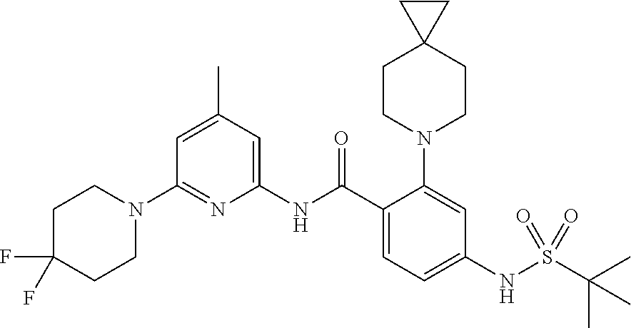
N1(C2=NC(NC(C3=CC=C(NS(C(C)(C)C)(=O)=O)C=C3N3CCC4(CC3)CC4)=O)=CC(C)=C2)CCC(F)(F)CC1
